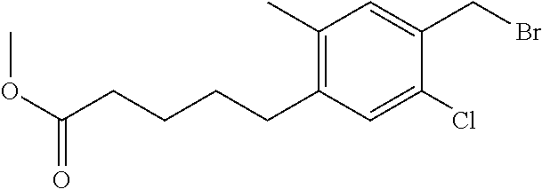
C1(C)=C(CCCCC(OC)=O)C=C(Cl)C(CBr)=C1
